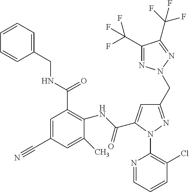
C1=CC=C(CNC(C2=C(NC(=O)C3=CC(CN4N=C(C(F)(F)F)C(C(F)(F)F)=N4)=NN3C3=C(Cl)C=CC=N3)C(C)=CC(C#N)=C2)=O)C=C1
